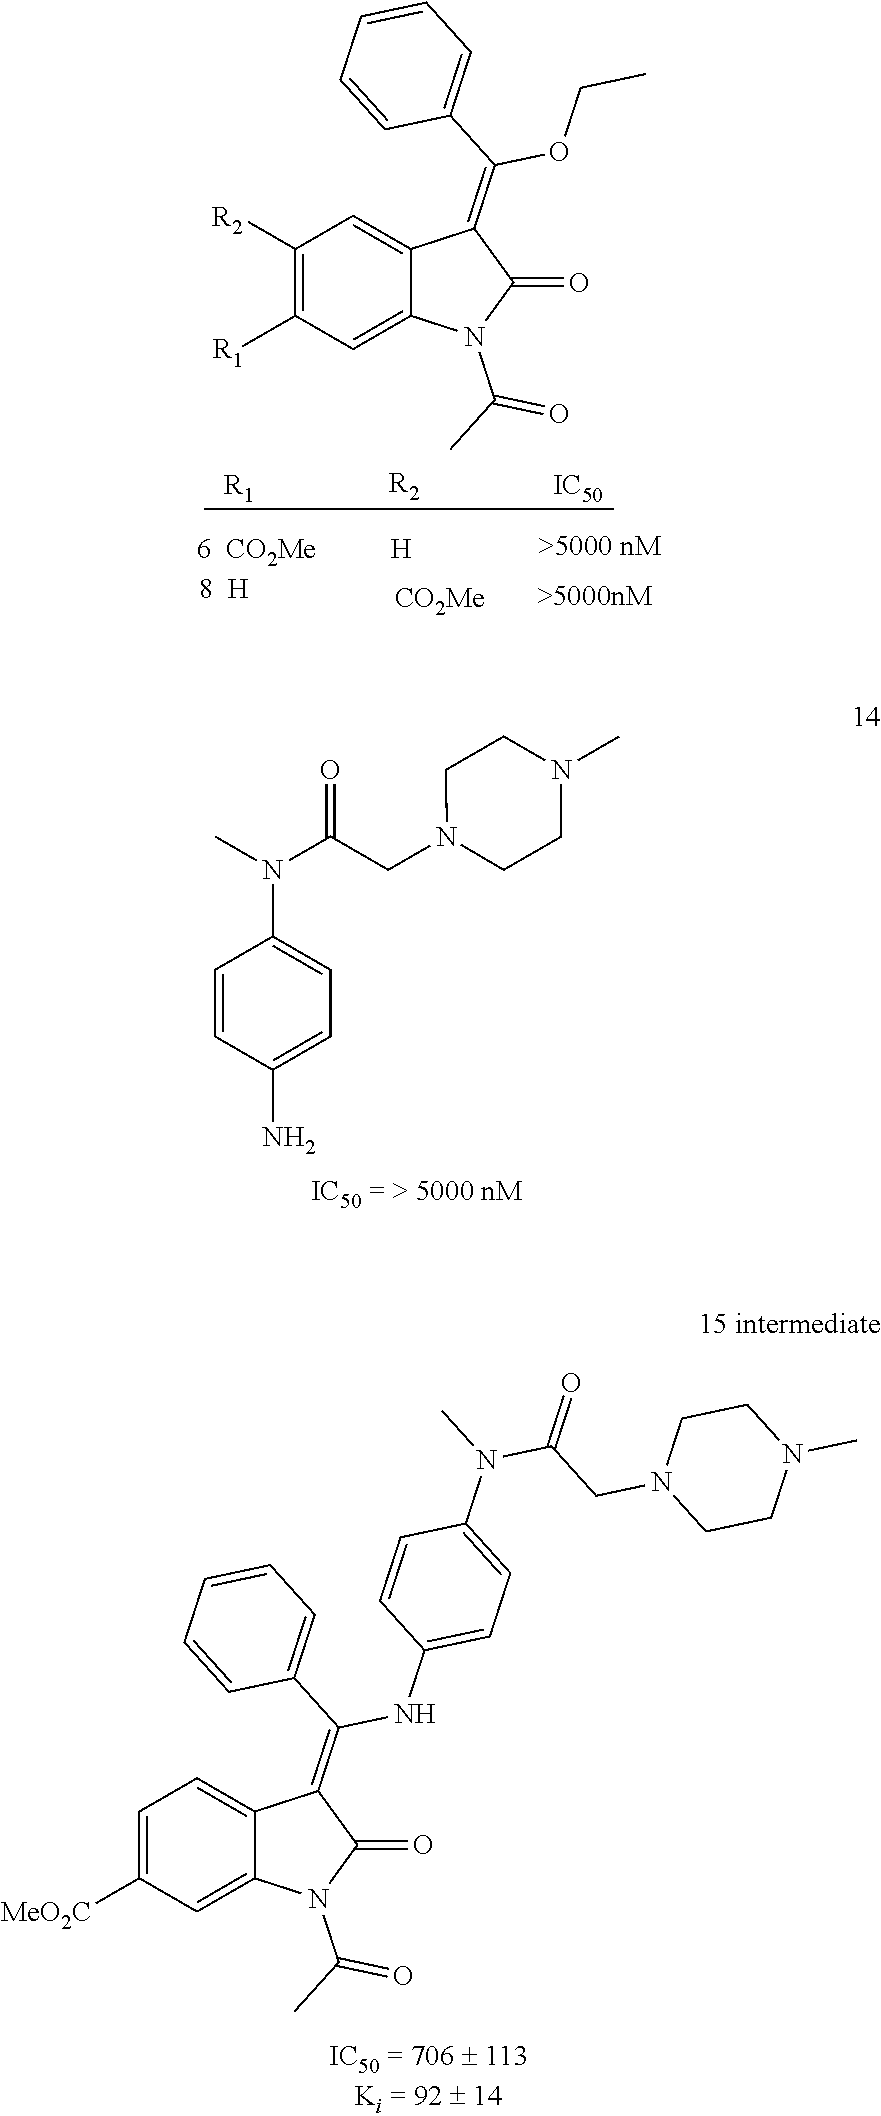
C1=CC(N)=CC=C1N(C(=O)CN1CCN(C)CC1)C.C1=C([MeO2C])C=C2C(=C1)C(=C(NC1=CC=C(N(C(CN3CCN(C)CC3)=O)C)C=C1)C1=CC=CC=C1)C(=O)N2C(C)=O.C1([R2])=C([R1])C=C2C(=C1)C(=C(OCC)C1=CC=CC=C1)C(=O)N2C(C)=O.[R1].[R2].[IC50].[H]
